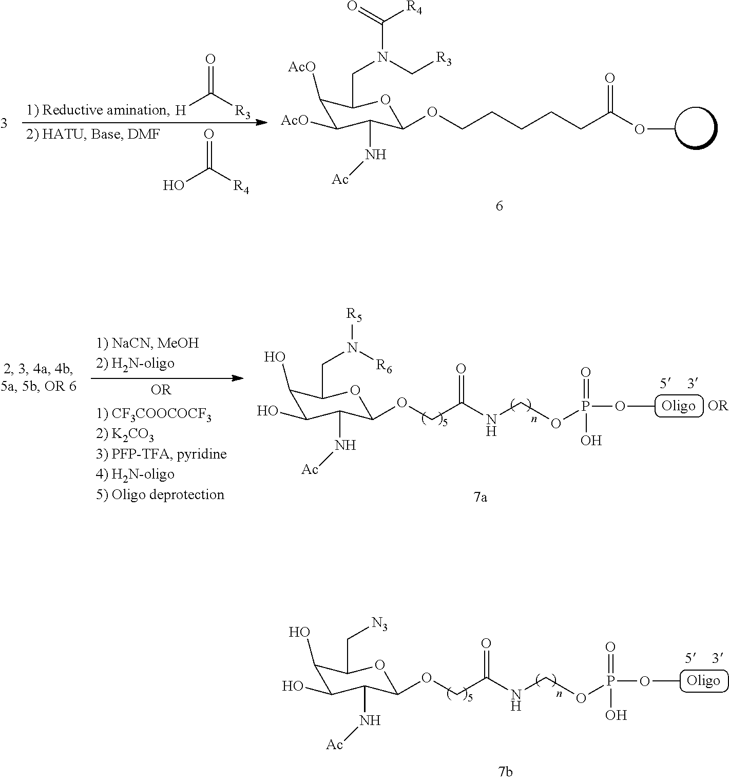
C1(O)C(O)C(N[Ac])C(OCC(NCOP(=O)(O)OC)=O)OC1C[N3].C1([AcO])C([AcO])C(N[Ac])C(OCCCCCC(OC)=O)OC1CN(C([R4])=O)C[R3].O=C([R3])[H].O=C([R4])O.C1(O)C(O)C(N[Ac])C(OCC(NCOP(=O)(O)OC)=O)OC1CN([R5])[R6]
